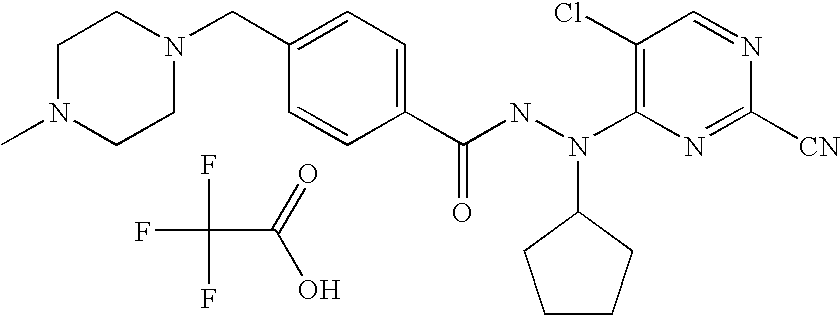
C1(C(NN(C2=C(Cl)C=NC([CN])=N2)C2CCCC2)=O)=CC=C(CN2CCN(C)CC2)C=C1.FC(F)(F)C(=O)O
